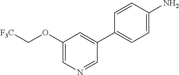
NC1=CC=C(C2=CC(OC[F3C])=CN=C2)C=C1
